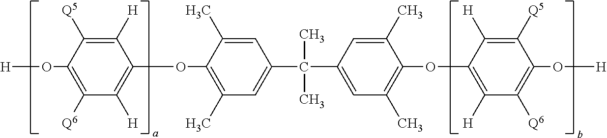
C1(OC2=C(C)C=C(C(C3=CC(C)=C(OC4=C([H])C([Q6])=C(O[H])C([Q5])=C4[H])C(C)=C3)(C)C)C=C2C)=C([H])C([Q6])=C(O[H])C([Q5])=C1[H]
